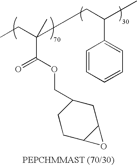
CCC(CC(C)C1=CC=CC=C1)(C)C(OCC1CCC2C(C1)O2)=O
